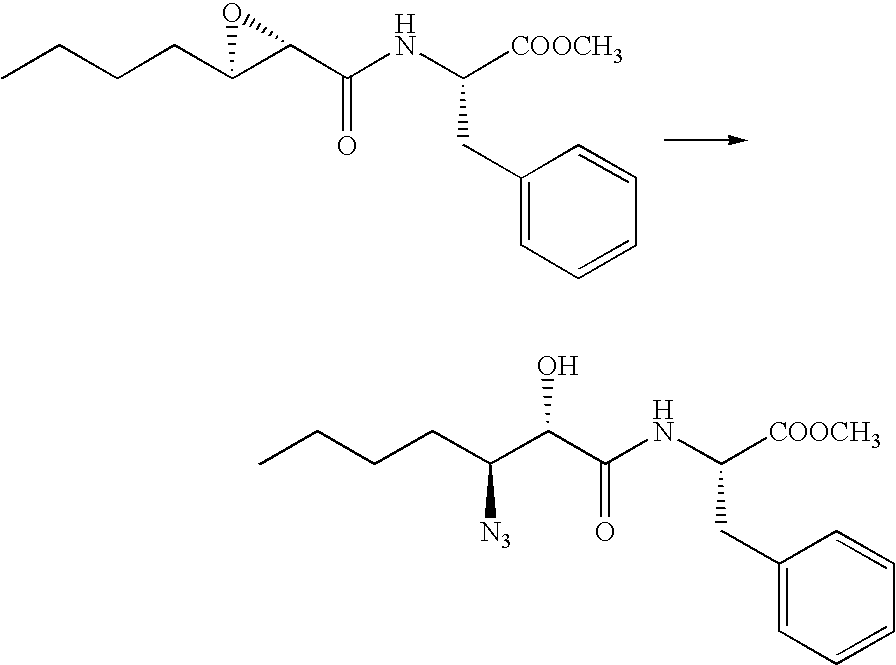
CCCCC1C(C(NC([COOCH3])CC2=CC=CC=C2)=O)O1.CCCCC(C(C(NC([COOCH3])CC1=CC=CC=C1)=O)O)[N3]
